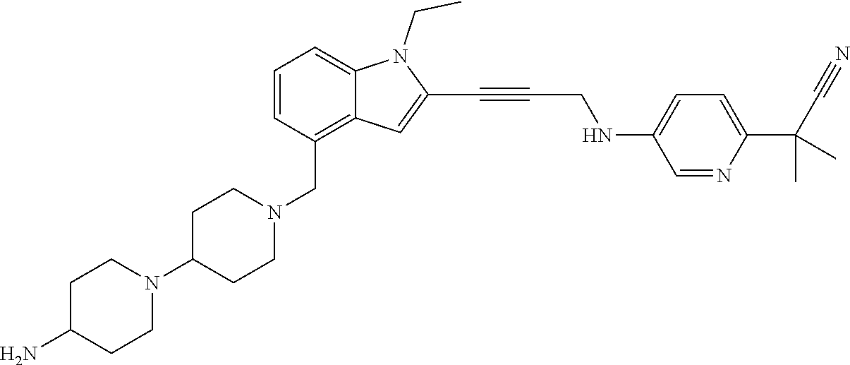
C1C(N)CCN(C2CCN(CC3=C4C(=CC=C3)N(CC)C(C#CCNC3=CC=C(C(C#N)(C)C)N=C3)=C4)CC2)C1
